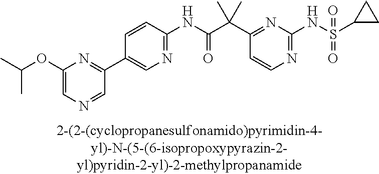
C1(NC(=O)C(C2=NC(NS(=O)(=O)C3CC3)=NC=C2)(C)C)=NC=C(C2=NC(OC(C)C)=CN=C2)C=C1
